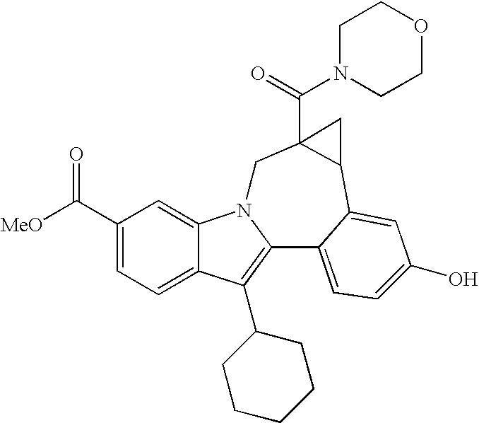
C1(C([MeO])=O)=CC=C2C(=C1)N1C(=C2C2CCCCC2)C2=CC=C(O)C=C2C2C(C(N3CCOCC3)=O)(C1)C2
